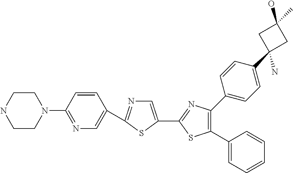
C1(C2=CN=C(C3=CN=C(N4CCNCC4)C=C3)S2)=NC(C2=CC=C(C3(N)CC(O)(C)C3)C=C2)=C(C2=CC=CC=C2)S1
